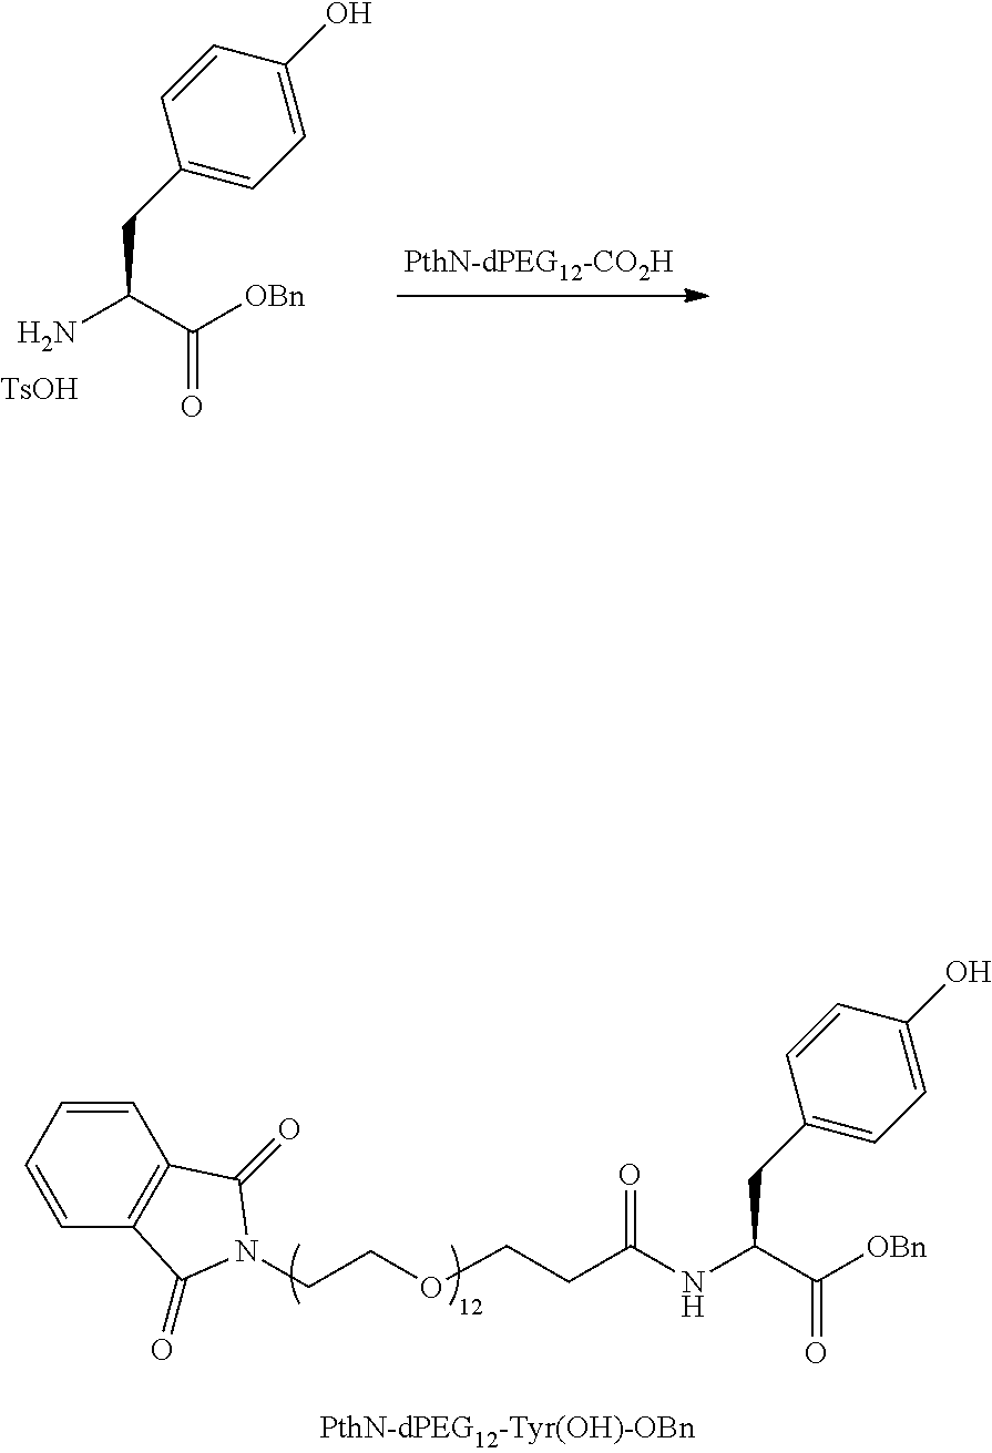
NC(C([OBn])=O)CC1=CC=C(O)C=C1.[TsOH].N(C(C([OBn])=O)CC1=CC=C(O)C=C1)C(CCOCCN1C(=O)C2=C(C=CC=C2)C1=O)=O
